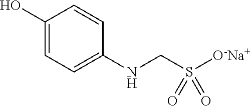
C1(O)=CC=C(NCS([O-Na+])(=O)=O)C=C1
